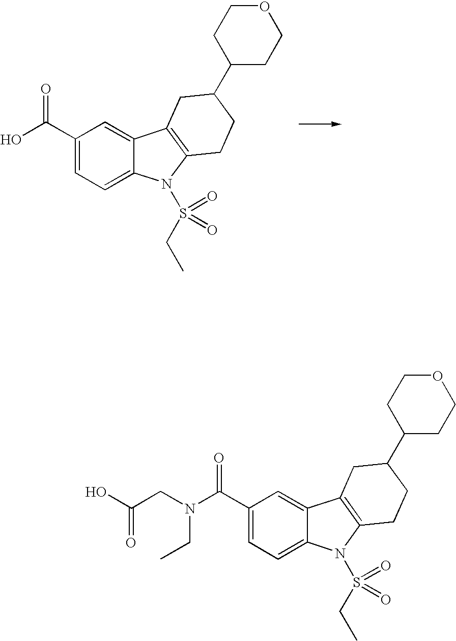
C1(C(O)=O)=CC=C2C(=C1)C1=C(N2S(CC)(=O)=O)CCC(C2CCOCC2)C1.C1(C(N(CC(O)=O)CC)=O)=CC=C2C(=C1)C1=C(N2S(CC)(=O)=O)CCC(C2CCOCC2)C1
